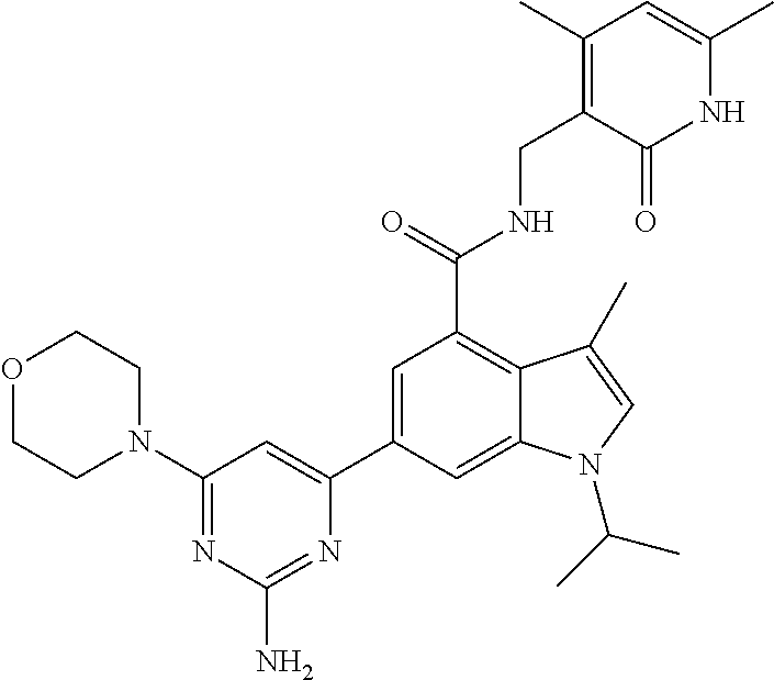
N1C(C)=CC(C)=C(CNC(C2=C3C(=CC(C4=CC(N5CCOCC5)=NC(N)=N4)=C2)N(C(C)C)C=C3C)=O)C1=O
